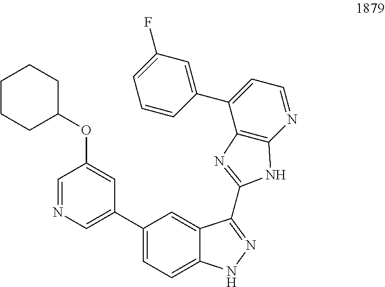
C1=C(F)C=C(C2=CC=NC3=C2N=C(C2=NNC4=CC=C(C5=CN=CC(OC6CCCCC6)=C5)C=C42)N3)C=C1
